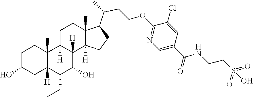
C1(CC)C(O)C2([H])C([H])(C3(C)C1([H])CC(O)CC3)CCC1(C)C(C(CCOC3=NC=C(C(=O)NCCS(=O)(=O)O)C=C3Cl)C)CCC12[H]
